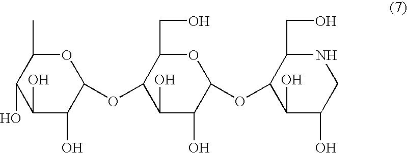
O1C(C)C(O)C(O)C(O)C1OC1C(CO)OC(OC2C(CO)NCC(O)C2O)C(O)C1O
